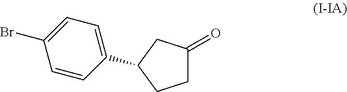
C1=C(Br)C=CC(C2CC(=O)CC2)=C1
